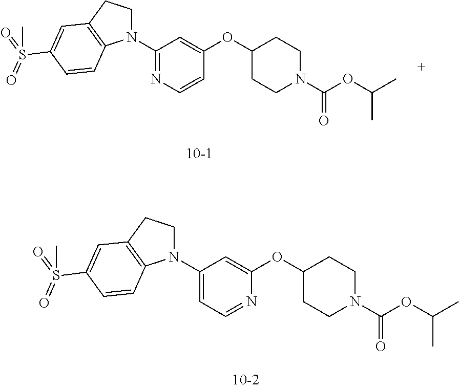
N1(C2=NC=CC(OC3CCN(C(OC(C)C)=O)CC3)=C2)CCC2=C1C=CC(S(=O)(=O)C)=C2.N1(C2=CC=NC(OC3CCN(C(OC(C)C)=O)CC3)=C2)CCC2=C1C=CC(S(=O)(=O)C)=C2
